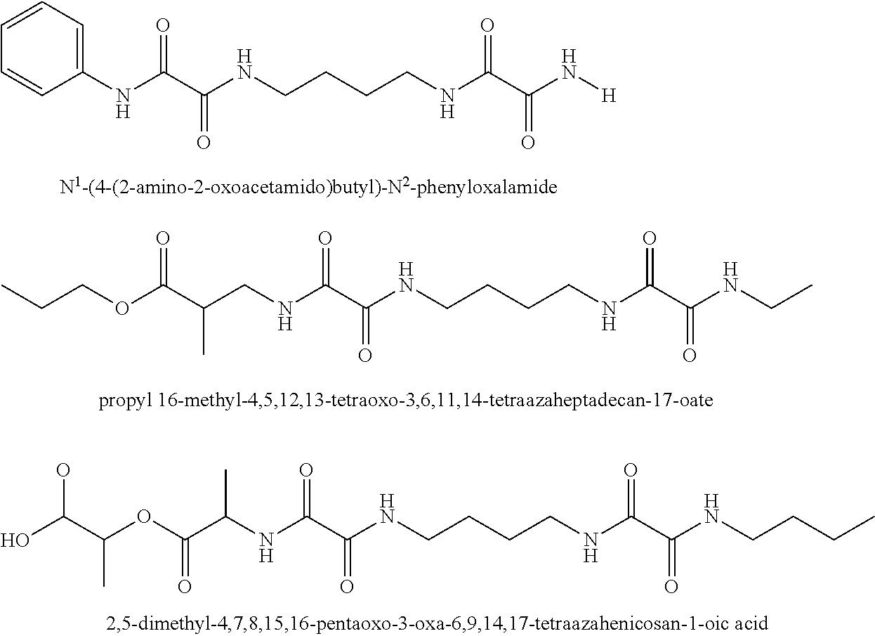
C1(NC(C(NCCCCNC(C(N[H])=O)=O)=O)=O)=CC=CC=C1.C(NC(C(NCCCCNC(C(NCC)=O)=O)=O)=O)C(C(OCCC)=O)C.C(NC(C(NCCCCNC(C(NCCCC)=O)=O)=O)=O)(C(OC(C(O)O)C)=O)C
